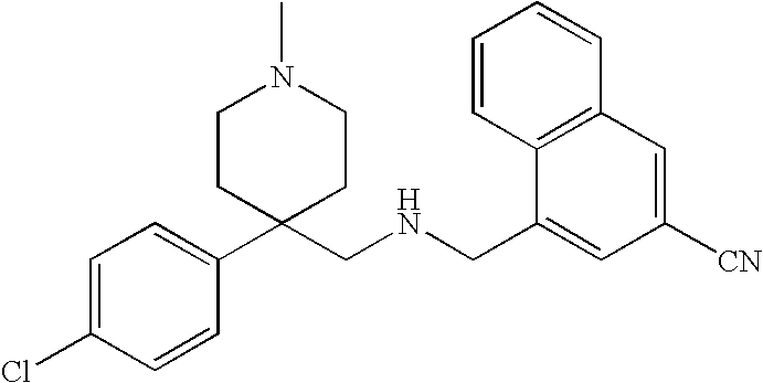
C1(C2(CNCC3=CC([CN])=CC4=C3C=CC=C4)CCN(C)CC2)=CC=C(Cl)C=C1
